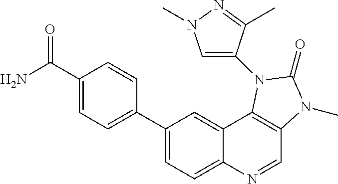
C1(C2=CC=C(C(=O)N)C=C2)=CC=C2C(=C1)C1=C(C=N2)N(C)C(=O)N1C1=CN(C)N=C1C
